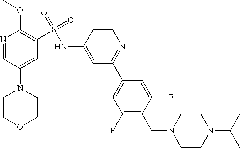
N1=CC(N2CCOCC2)=CC(S(=O)(NC2=CC(C3=CC(F)=C(CN4CCN(C(C)C)CC4)C(F)=C3)=NC=C2)=O)=C1OC
